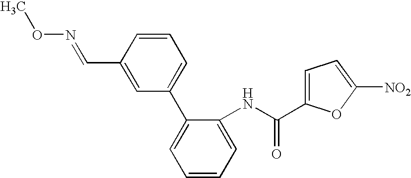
C1=CC(C=NOC)=CC(C2=CC=CC=C2NC(C2=CC=C([NO2])O2)=O)=C1
